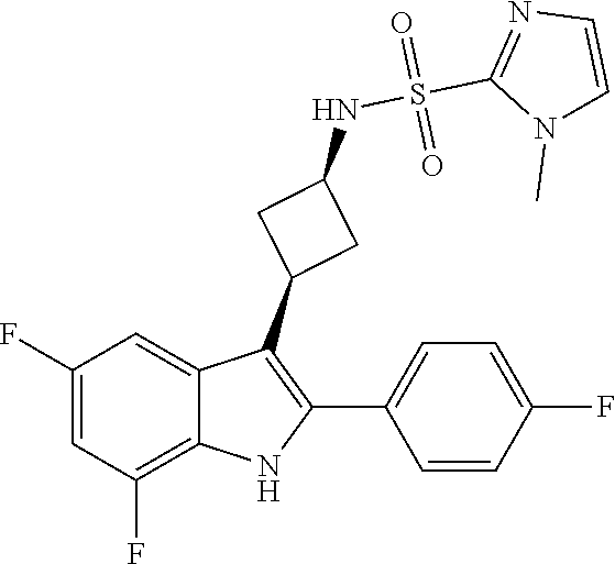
N1(C)C=CN=C1S(=O)(=O)NC1CC(C2=C(C3=CC=C(F)C=C3)NC3=C(F)C=C(F)C=C23)C1
